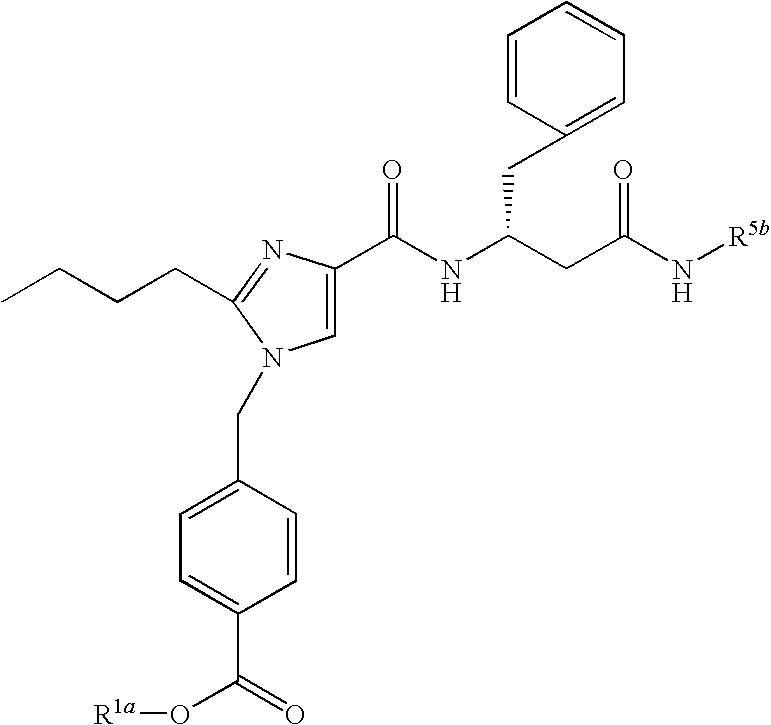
C1=C(C(=O)O[R1a])C=CC(CN2C=C(C(NC(CC(N[R5b])=O)CC3=CC=CC=C3)=O)N=C2CCCC)=C1
